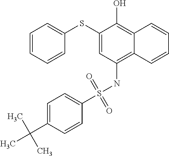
C1=CC=CC(SC2=CC(NS(C3=CC=C(C(C)(C)C)C=C3)(=O)=O)=C3C(=C2O)C=CC=C3)=C1
